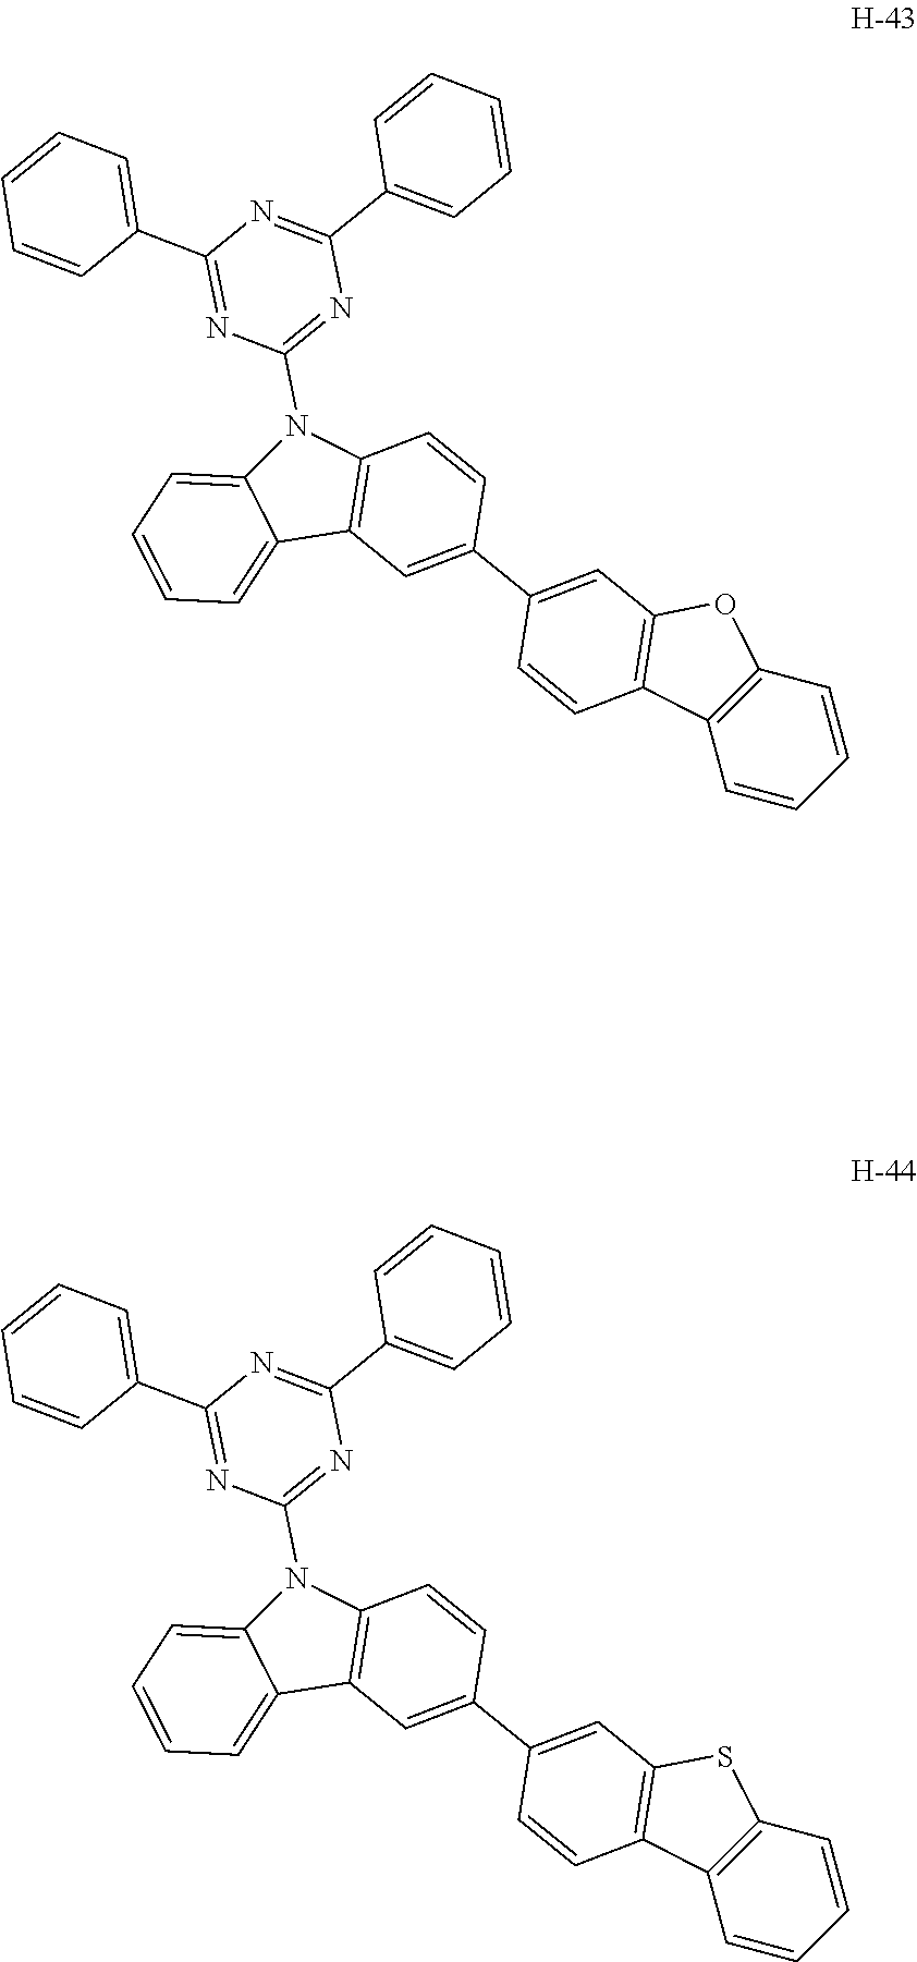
C12=C(C=CC=C1)OC1=C2C=CC(C2=CC3=C(C=C2)N(C2=NC(C4=CC=CC=C4)=NC(C4=CC=CC=C4)=N2)C2=CC=CC=C32)=C1.C12=C(C=CC=C1)SC1=C2C=CC(C2=CC3=C(C=C2)N(C2=NC(C4=CC=CC=C4)=NC(C4=CC=CC=C4)=N2)C2=CC=CC=C32)=C1
